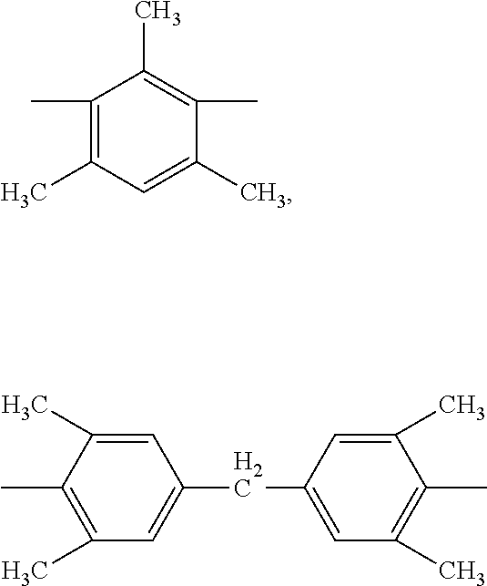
C1(C)=C(C)C=C(C)C(C)=C1C.C1(CC2=CC(C)=C(C)C(C)=C2)=CC(C)=C(C)C(C)=C1
